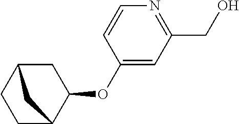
C1(OC2CC3CCC2C3)=CC(CO)=NC=C1
